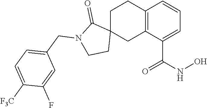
C12=C(C(C(NO)=O)=CC=C1)CC1(CC2)C(=O)N(CC2=CC=C([F3C])C(F)=C2)CC1
